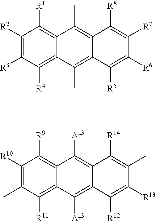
C1([R2])=C([R3])C([R4])=C2C(=C1[R1])C(C)=C1C(=C2C)C([R5])=C([R6])C([R7])=C1[R8].C1([R10])=C(C)C([R11])=C2C(=C1[R9])C([Ar3])=C1C(=C2[Ar3])C([R12])=C([R13])C(C)=C1[R14]
